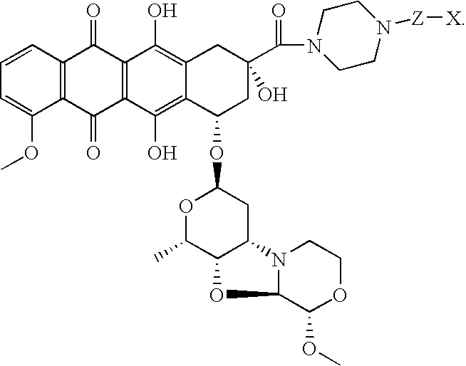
C1=CC2=C(C(OC)=C1)C(=O)C1=C(C2=O)C(O)=C2C(=C1O)C(OC1OC(C)C3C(C1)N1C(C(OC)OCC1)O3)CC(C(=O)N1CCN([Z][X])CC1)(O)C2
